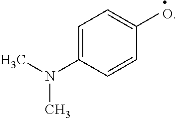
C1=C(N(C)C)C=CC(O)=C1
